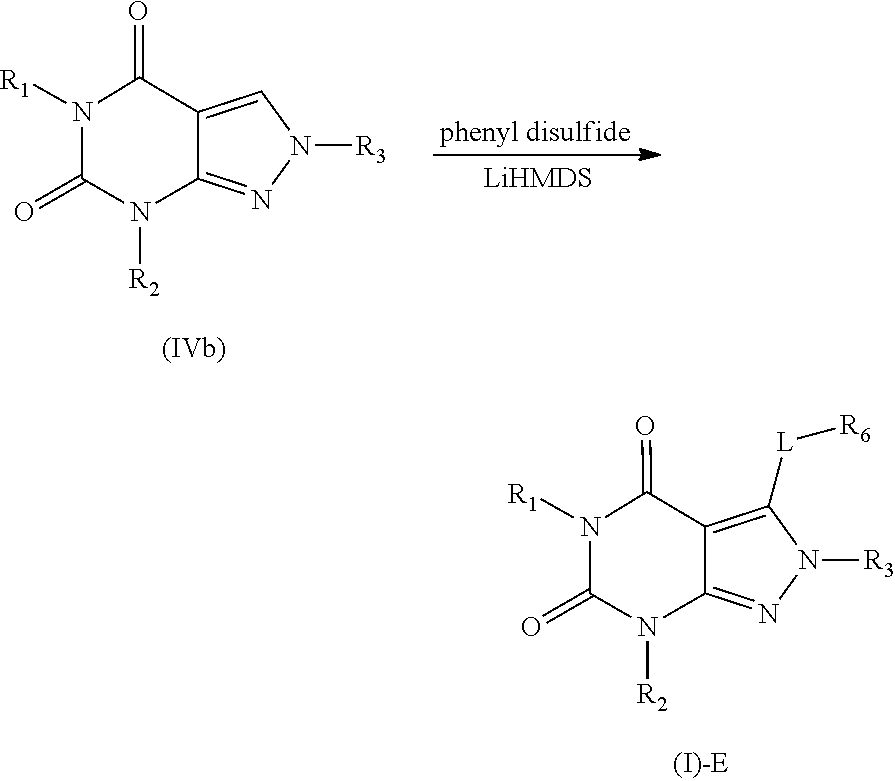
C12=NN([R3])C=C1C(=O)N([R1])C(=O)N2[R2].C12=NN([R3])C([L][R6])=C1C(=O)N([R1])C(=O)N2[R2]
